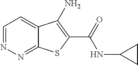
C1=NN=C2C(=C1)C(N)=C(C(=O)NC1CC1)S2
